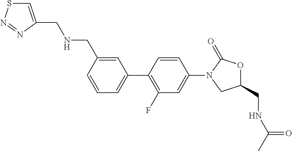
C1=CC(CNCC2=CSN=N2)=CC(C2=C(F)C=C(N3CC(CNC(=O)C)OC3=O)C=C2)=C1
